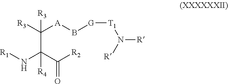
[R1]NC(C([R2])=O)(C([A]B[G][T1]N([R])[R])([R3])[R3])[R4]
